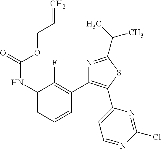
C1(NC(=O)OCC=C)=CC=CC(C2=C(C3=CC=NC(Cl)=N3)SC(C(C)C)=N2)=C1F
